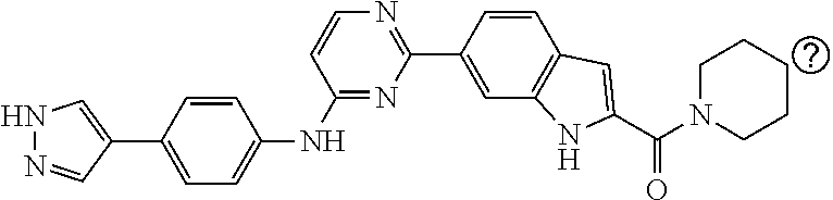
C1=CC(C2=CNN=C2)=CC=C1NC1=NC(C2=CC3=C(C=C2)C=C(C(N2CCCCC2)=O)N3)=NC=C1
